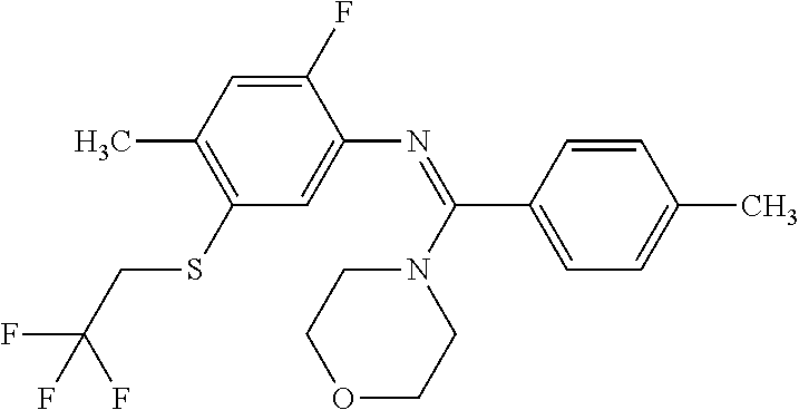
C1(F)=CC(C)=C(SCC(F)(F)F)C=C1N=C(C1=CC=C(C)C=C1)N1CCOCC1
